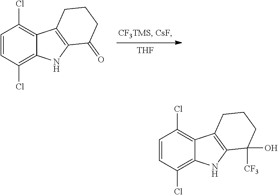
C1=CC(Cl)=C2C(=C1Cl)C1=C(N2)C(=O)CCC1.[THF].C1=CC(Cl)=C2C(=C1Cl)C1=C(N2)C(O)([CF3])CCC1
